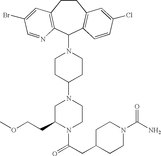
C1CC(N2CC(CCOC)N(C(CC3CCN(C(N)=O)CC3)=O)CC2)CCN1C1C2=C(CCC3=C1C=CC(Cl)=C3)C=C(Br)C=N2
